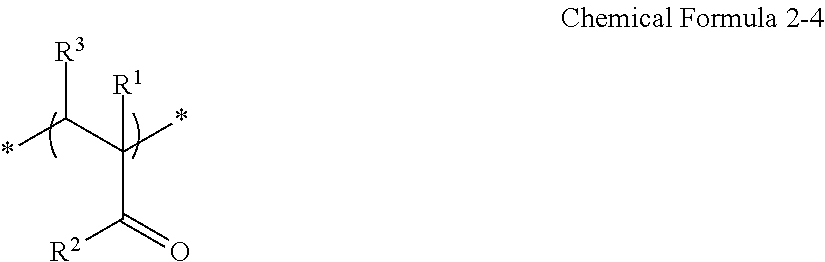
*C(C(*)([R1])C(=O)[R2])[R3]
